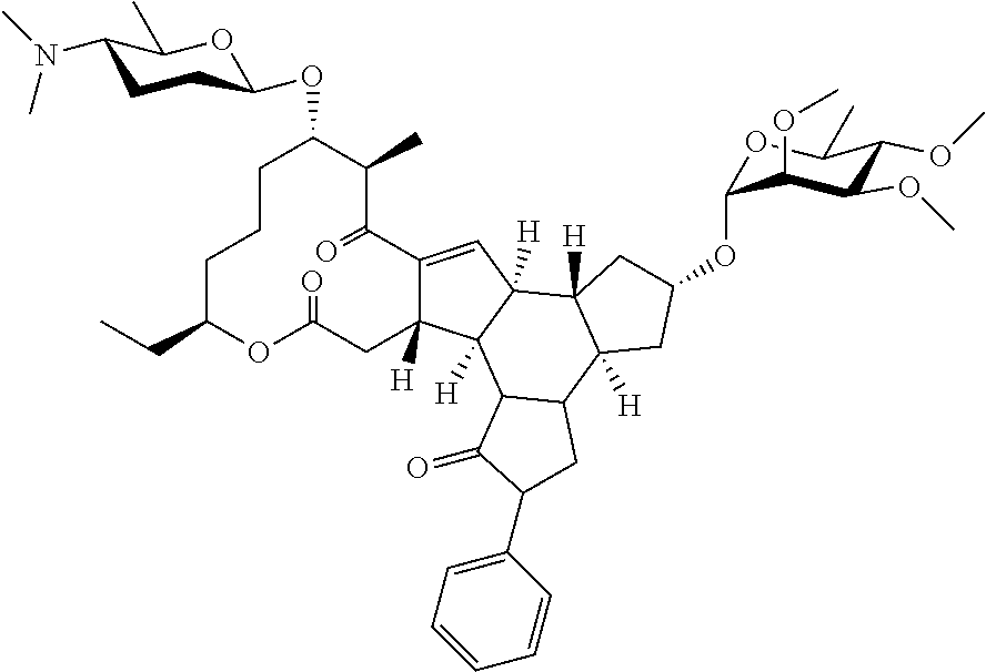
C1CCC(CC)OC(=O)CC2([H])C(=CC3([H])C4([H])C([H])(CC(OC5OC(C)C(OC)C(OC)C5OC)C4)C4C(C23[H])C(=O)C(C2=CC=CC=C2)C4)C(=O)C(C)C1OC1CCC(N(C)C)C(C)O1
